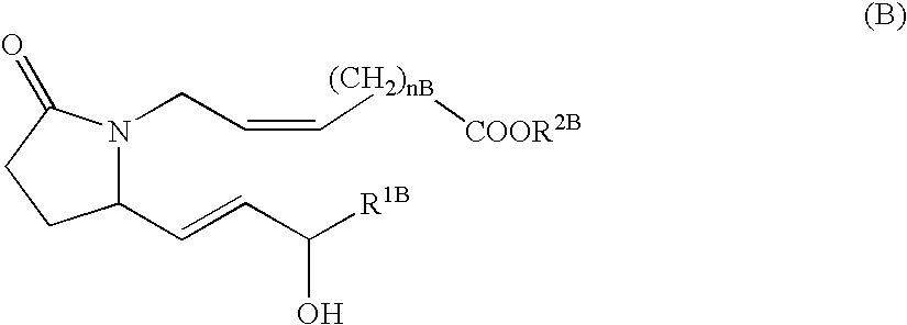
C1(C=CC([R1B])O)N(CC=C[(CH2)nB][COOR2B])C(=O)CC1
